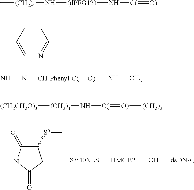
C1([S5]C)C(=O)N(C)C(=O)C1.[SV40NLS][HMGB2]O[dsDNA].C[(CH2)4]N[(dPEG12)]N[C(]=[O)].C1=CC(C)=CN=C1C.N(N)=[CH-Phenyl-C(]=[O)]NCC.[(CH2)3]([(CH2CH2O)3])N[C(]=[O)][(CH2)2]
